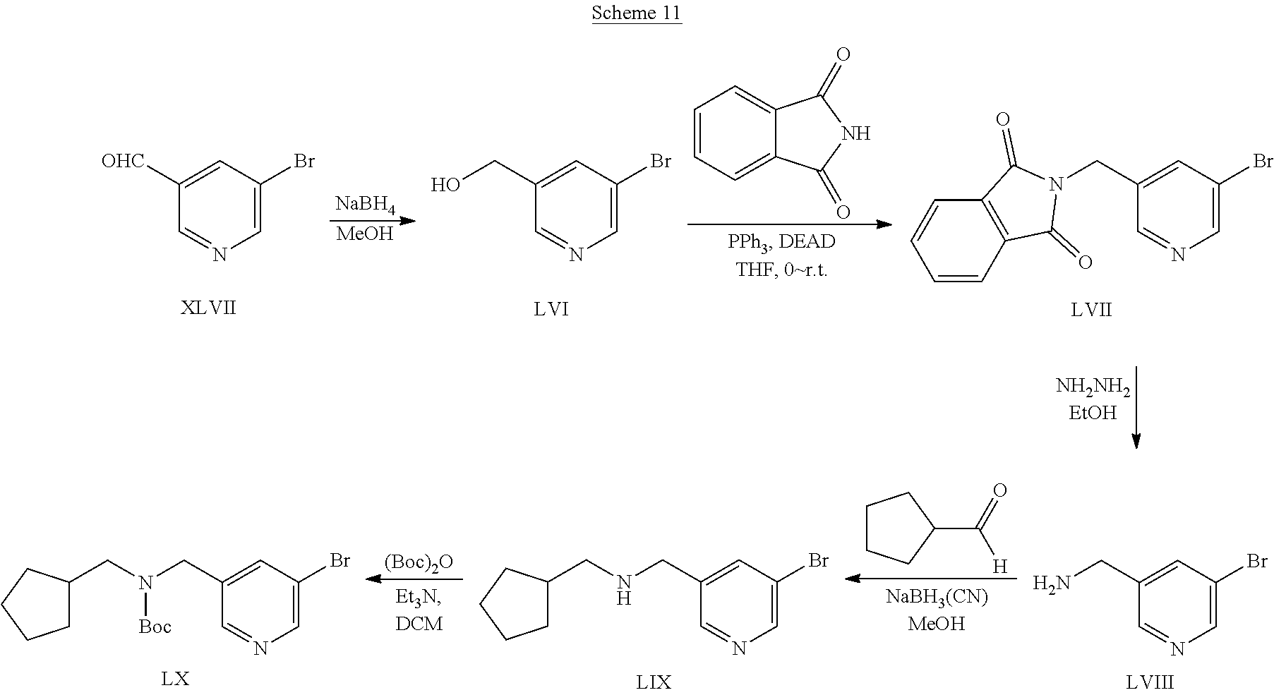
C1([OHC])=CC(Br)=CN=C1.[NaBH4].[MeOH].C1(CO)=CC(Br)=CN=C1.C1=CC=C2C(=C1)C(=O)NC2=O.C1(CN2C(=O)C3=C(C=CC=C3)C2=O)=CC(Br)=CN=C1.[(Boc)2O].C1(CN(CC2CCCC2)[Boc])=CC(Br)=CN=C1.C1(CNCC2CCCC2)=CC(Br)=CN=C1.C1CCC(C(=O)[H])C1.C1(CN)=CC(Br)=CN=C1
